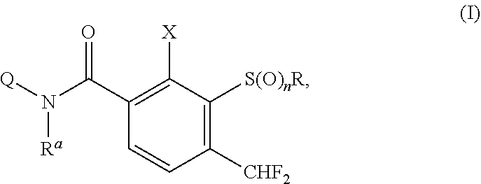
C1([X])=C(C(N([Q])[Ra])=O)C=CC([CHF2])=C1[S(O)nR]
